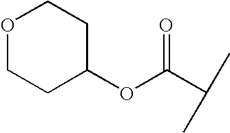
C(C(C)C)(=O)OC1CCOCC1
